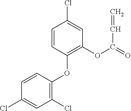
C1=CC(OC2=C(OC(=O)C=C)C=C(Cl)C=C2)=C(Cl)C=C1Cl
